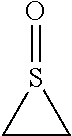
C1CS1=O
